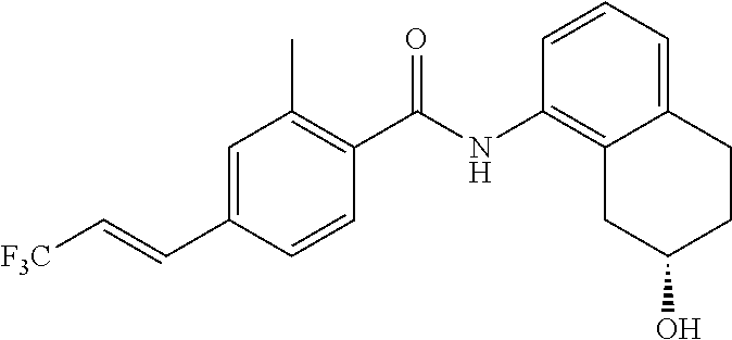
C1=CC(C(NC2=C3C(=CC=C2)CCC(O)C3)=O)=C(C)C=C1C=C[F3C]
